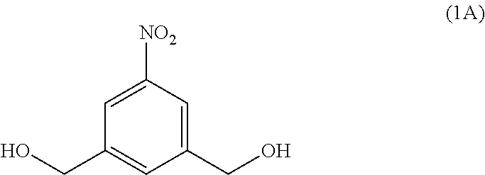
C1(CO)=CC([NO2])=CC(CO)=C1
